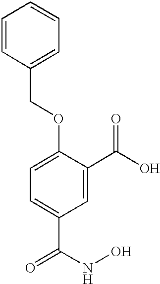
C1=CC(COC2=CC=C(C(=O)NO)C=C2C(O)=O)=CC=C1
